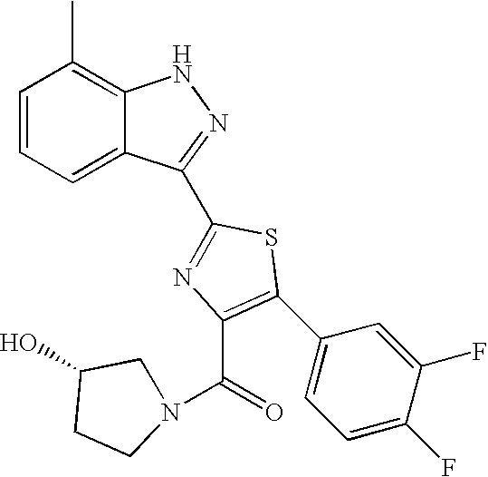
C1=CC=C2C(=C1C)NN=C2C1=NC(C(N2CC(O)CC2)=O)=C(C2=CC=C(F)C(F)=C2)S1
